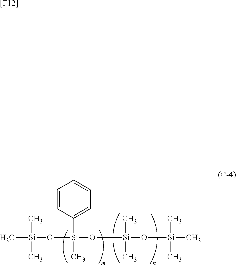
C[Si](O[Si](O[Si](O[Si](C)(C)C)(C)C)(C)C1=CC=CC=C1)(C)C.[[F12]]
